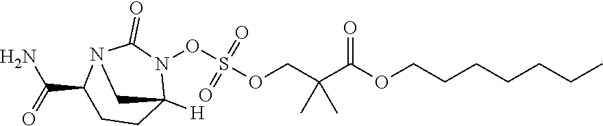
C(OC(C(COS(ON1C2([H])CCC(C(=O)N)N(C1=O)C2)(=O)=O)(C)C)=O)CCCCCC
